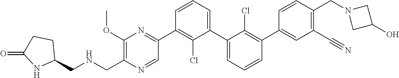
C1(OC)=C(CNCC2CCC(=O)N2)N=CC(C2=C(Cl)C(C3=CC=CC(C4=CC(C#N)=C(CN5CC(O)C5)C=C4)=C3Cl)=CC=C2)=N1
